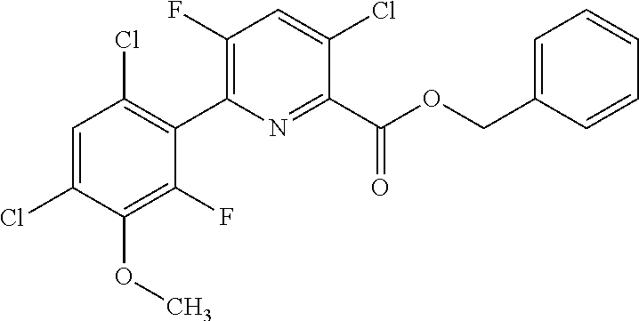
COC1=C(F)C(C2=C(F)C=C(Cl)C(C(OCC3=CC=CC=C3)=O)=N2)=C(Cl)C=C1Cl
